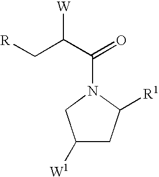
C1([W1])CC([R1])N(C(C(C[R])[W])=O)C1
